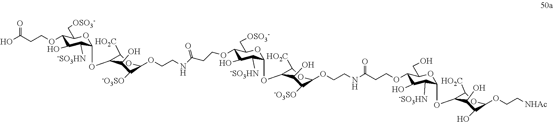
C1(OCCC(O)=O)C(O)C([-SO3HN])C(OC2C([HO2C])OC(OCCNC(CCOC3C(O)C([-SO3HN])C(OC4C([HO2C])OC(OCCNC(=O)CCOC5C(O)C([-SO3HN])C(OC6C([HO2C])OC(OCC[NHAc])C(O)C6O)OC5CO)C([-O3SO])C4O)OC3C[OSO3-])=O)C([-O3SO])C2O)OC1C[OSO3-]
